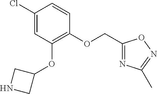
C1(Cl)=CC(OC2CNC2)=C(OCC2=NC(C)=NO2)C=C1
